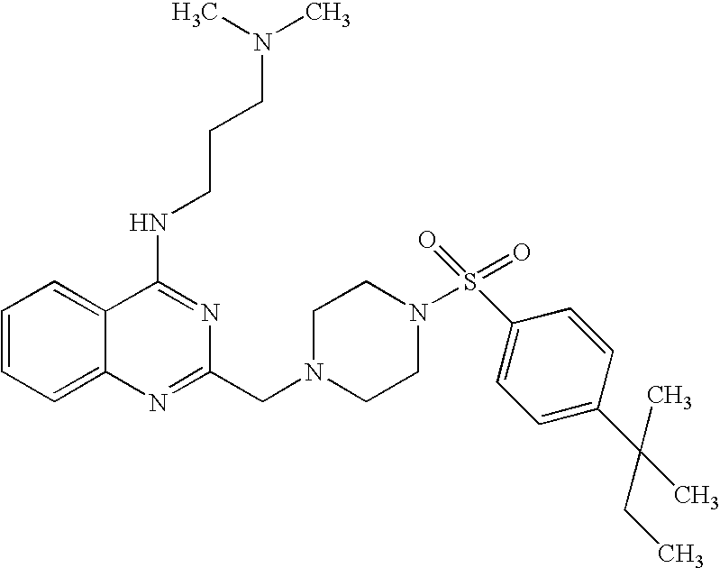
C1=CC=C2C(=C1)C(NCCCN(C)C)=NC(CN1CCN(S(=O)(C3=CC=C(C(CC)(C)C)C=C3)=O)CC1)=N2
